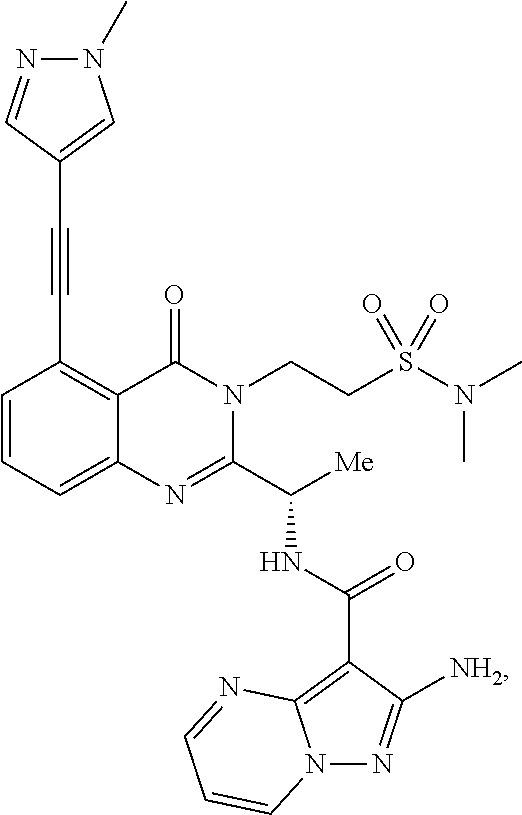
C1=CC=C2C(=C1C#CC1=CN(C)N=C1)C(=O)N(CCS(N(C)C)(=O)=O)C(C([Me])NC(C1=C3N(N=C1[NH2])C=CC=N3)=O)=N2
